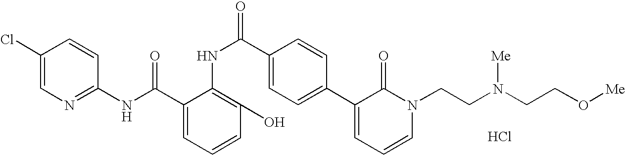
C1(NC(C2=CC=CC(O)=C2NC(C2=CC=C(C3=CC=CN(CCN(CCO[Me])[Me])C3=O)C=C2)=O)=O)=NC=C(Cl)C=C1.Cl
